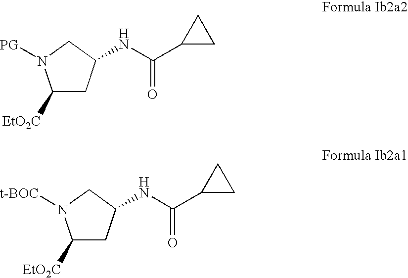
C1([EtO2C])CC(NC(C2CC2)=O)CN1[PG].C1([EtO2C])CC(NC(C2CC2)=O)CN1[t-BOC]
